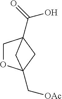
C1OC2(C[OAc])CC1(C(O)=O)C2
